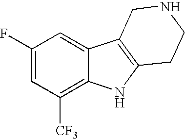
C1(F)=CC([CF3])=C2C(=C1)C1=C(N2)CCNC1
